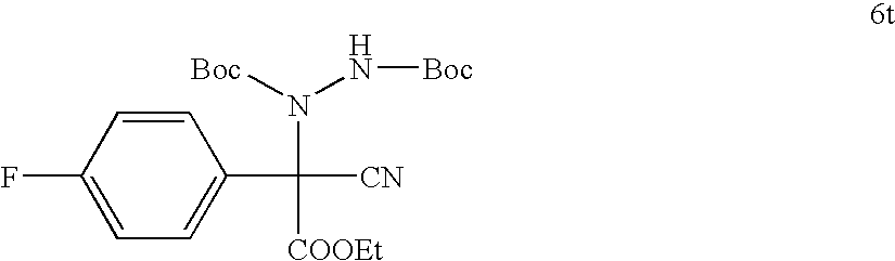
C1=CC(F)=CC=C1C([COOEt])(N([Boc])N[Boc])[CN]
